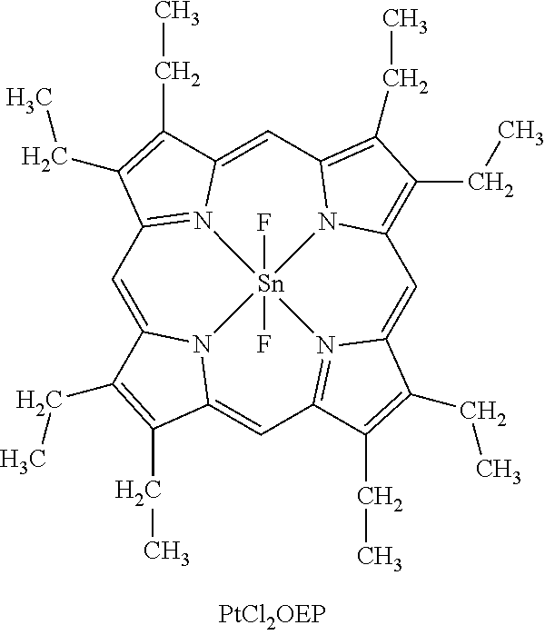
C1=C2N3C(=CC4=N5C(=CC6=C(CC)C(CC)=C7C=C8N(=C1C(CC)=C8CC)[Sn]53(F)(F)N76)C(CC)=C4CC)C(CC)=C2CC
